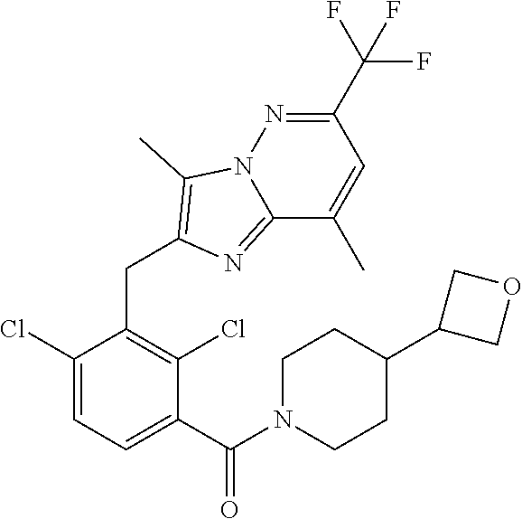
C1(CC2=C(C)N3N=C(C(F)(F)F)C=C(C)C3=N2)=C(Cl)C(C(N2CCC(C3COC3)CC2)=O)=CC=C1Cl
